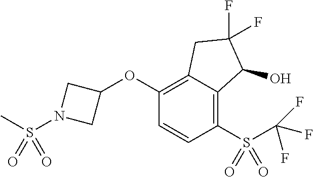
O(C1=C2C(=C(S(C(F)(F)F)(=O)=O)C=C1)C(O)C(F)(F)C2)C1CN(S(C)(=O)=O)C1
